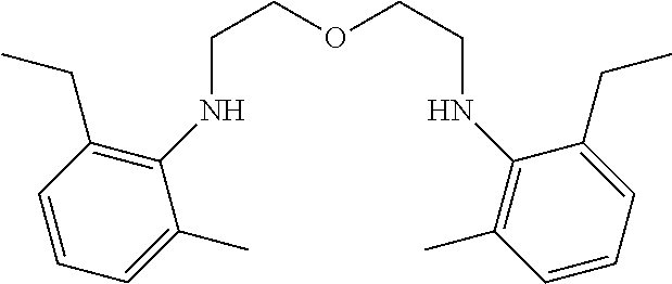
C(COCCNC1=C(C)C=CC=C1CC)NC1=C(CC)C=CC=C1C
